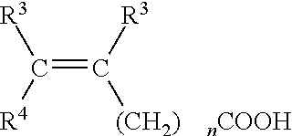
C(=C([R3])[(CH2)])([R4])[R3]
